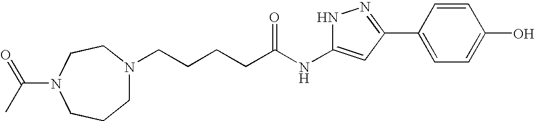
C(CCCC(NC1=CC(C2=CC=C(O)C=C2)=NN1)=O)N1CCCN(C(=O)C)CC1
